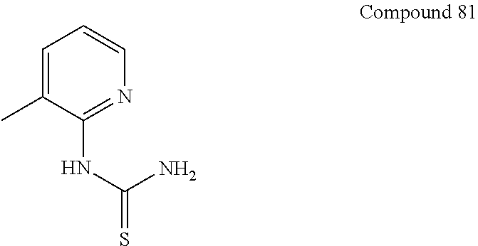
C1=C(C)C(NC(=S)N)=NC=C1
